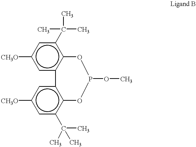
c1c2c(c(C(C)(C)C)cc1[CH3O])OP(OC)Oc1c(C(C)(C)C)cc([CH3O])cc1-2
